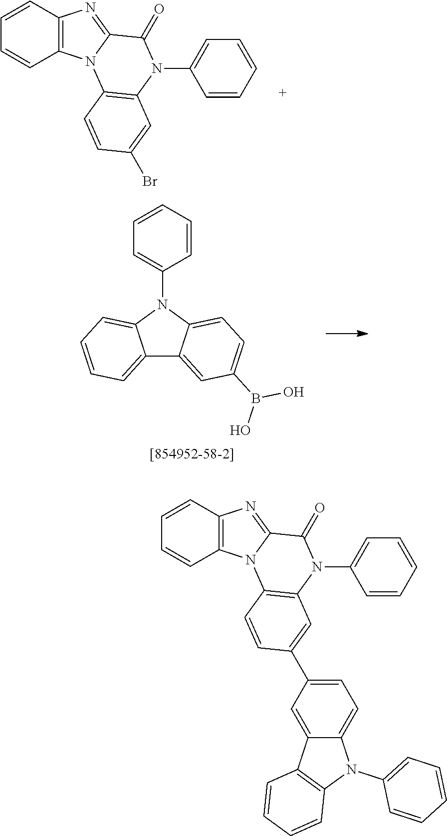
C1=CC2=C(C=C1)N1C(=N2)C(=O)N(C2=CC=CC=C2)C2=C1C=CC(Br)=C2.C1=CC=CC(N2C3=CC=CC=C3C3=CC(B(O)O)=CC=C23)=C1.C1=CC2=C(C=C1)N1C(=N2)C(=O)N(C2=CC=CC=C2)C2=C1C=CC(C1=CC=C3C(=C1)C1=C(N3C3=CC=CC=C3)C=CC=C1)=C2
